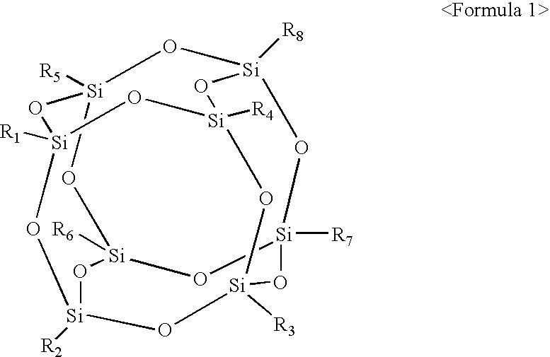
[Si]12([R6])O[Si]3([R7])O[Si]4([R8])O[Si]([R5])(O1)O[Si]1([R1])O[Si]([R4])(O[Si]([R3])(O[Si]([R2])(O1)O2)O3)O4
